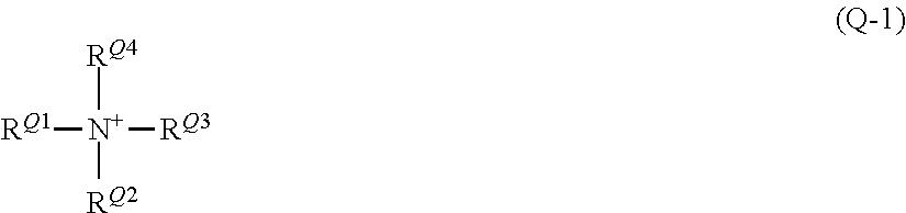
[RQ1][N+]([RQ3])([RQ4])[RQ2]
